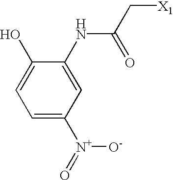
C1(O)=CC=C([N+]([O-])=O)C=C1NC(C[X1])=O
